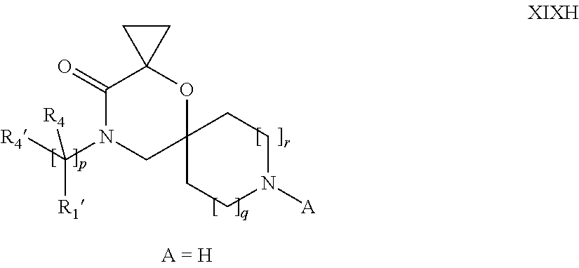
C1(=O)N(C([R4])([R1])[R4])CC2(OC13CC3)CCN([A])CC2
